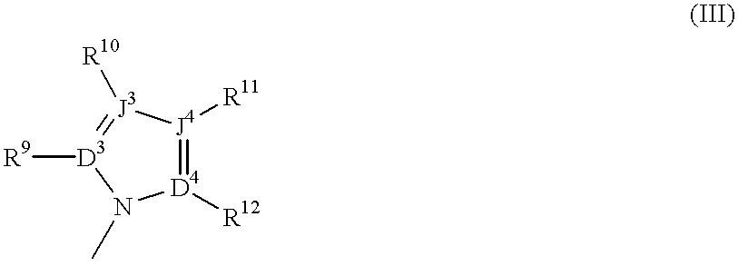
[D4]1([R12])=[J4]([R11])[J3]([R10])=[D3]([R9])N1C
